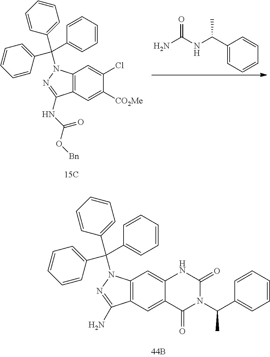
C12=C(C=C([CO2Me])C(Cl)=C1)C(NC(O[Bn])=O)=NN2C(C1=CC=CC=C1)(C1=CC=CC=C1)C1=CC=CC=C1.C1(C(NC(N)=O)C)=CC=CC=C1.C12=C(C=C3C(=C1)NC(=O)N(C(C1=CC=CC=C1)C)C3=O)C(N)=NN2C(C1=CC=CC=C1)(C1=CC=CC=C1)C1=CC=CC=C1
